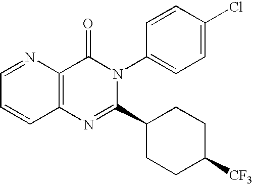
C12=C(N=C(C3CCC([CF3])CC3)N(C3=CC=C(Cl)C=C3)C1=O)C=CC=N2
